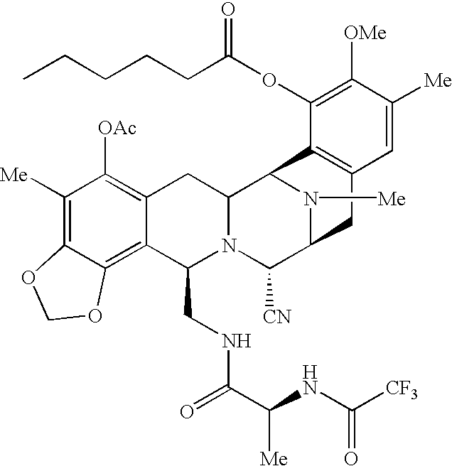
C1([Me])=C2C(=C3C(=C1[OAc])CC1N(C3CNC(C(NC([CF3])=O)[Me])=O)C([CN])C3N([Me])C1C1=C(C3)C=C([Me])C([OMe])=C1OC(=O)CCCCC)OCO2
